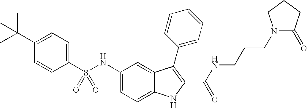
C1(C(C)(C)C)=CC=C(S(NC2=CC=C3C(=C2)C(C2=CC=CC=C2)=C(C(NCCCN2C(=O)CCC2)=O)N3)(=O)=O)C=C1
